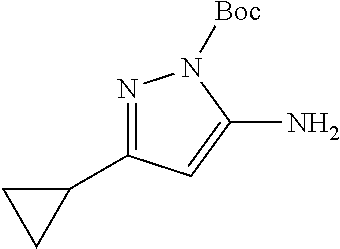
N1=C(C2CC2)C=C(N)N1[Boc]
